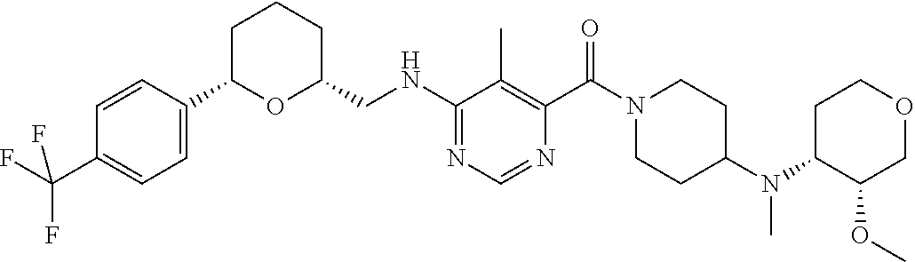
C1=C(C2OC(CNC3=NC=NC(C(N4CCC(N(C5C(OC)COCC5)C)CC4)=O)=C3C)CCC2)C=CC(C(F)(F)F)=C1
